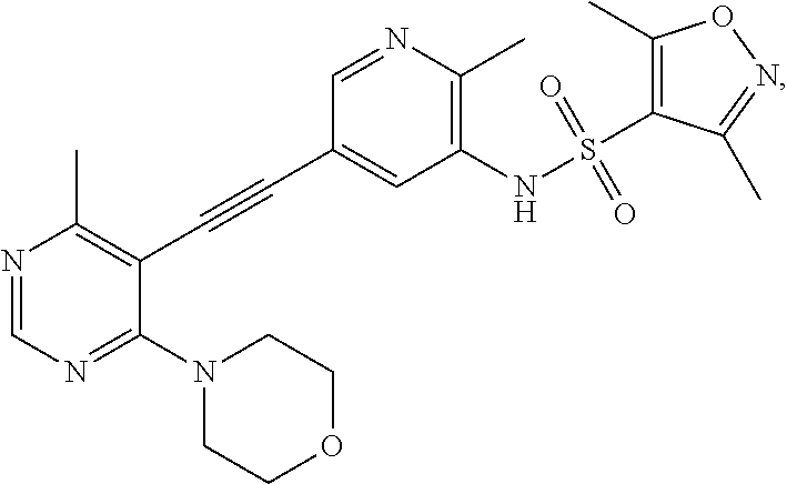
N1=CN=C(N2CCOCC2)C(C#CC2=CC(NS(=O)(=O)C3=C(C)ON=C3C)=C(C)N=C2)=C1C
